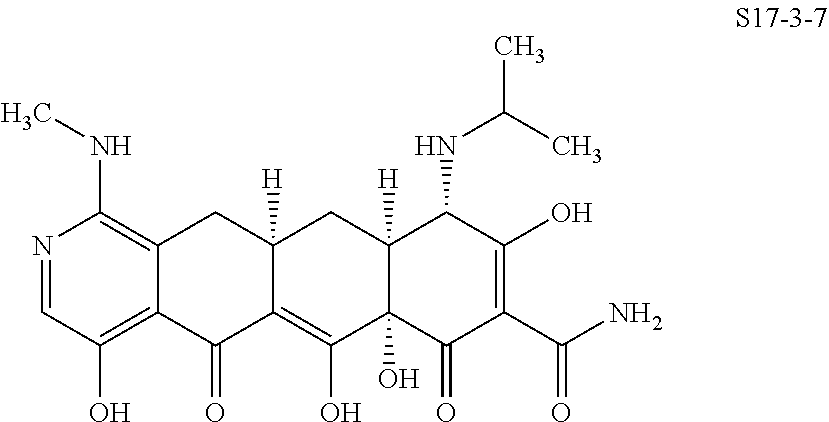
N1=CC(O)=C2C(=C1NC)CC1([H])C(=C(O)C3(O)C([H])(C1)C(NC(C)C)C(O)=C(C(N)=O)C3=O)C2=O
